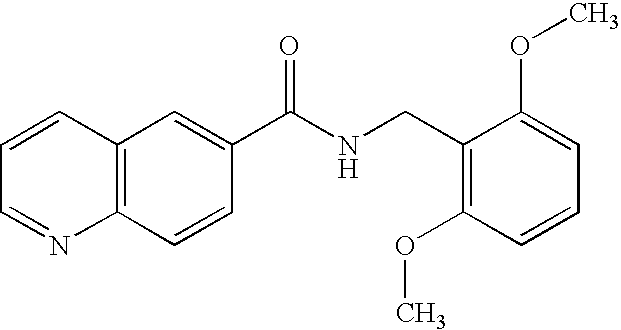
C1=CC=NC2=C1C=C(C(NCC1=C(OC)C=CC=C1OC)=O)C=C2
